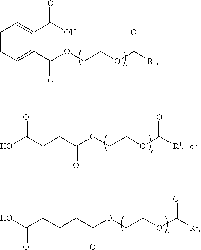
C1=CC=C(C(OCCOC([R1])=O)=O)C(C(O)=O)=C1.C(C(OCCOC([R1])=O)=O)CC(O)=O.C(C(OCCOC([R1])=O)=O)CCC(O)=O
